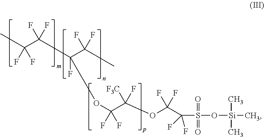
CC(F)(F)C(F)(F)C(C(C)(F)F)(F)OC(C(OC(C(S(=O)(=O)O[Si](C)(C)C)(F)F)(F)F)(F)[F3C])(F)F
